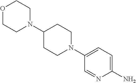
C1(N)=CC=C(N2CCC(N3CCOCC3)CC2)C=N1
